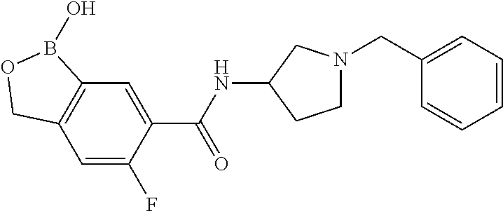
C12=C(C=C(F)C(C(NC3CN(CC4=CC=CC=C4)CC3)=O)=C1)COB2O
